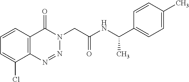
C1=CC=C(Cl)C2=C1C(=O)N(CC(NC(C1=CC=C(C)C=C1)C)=O)N=N2
